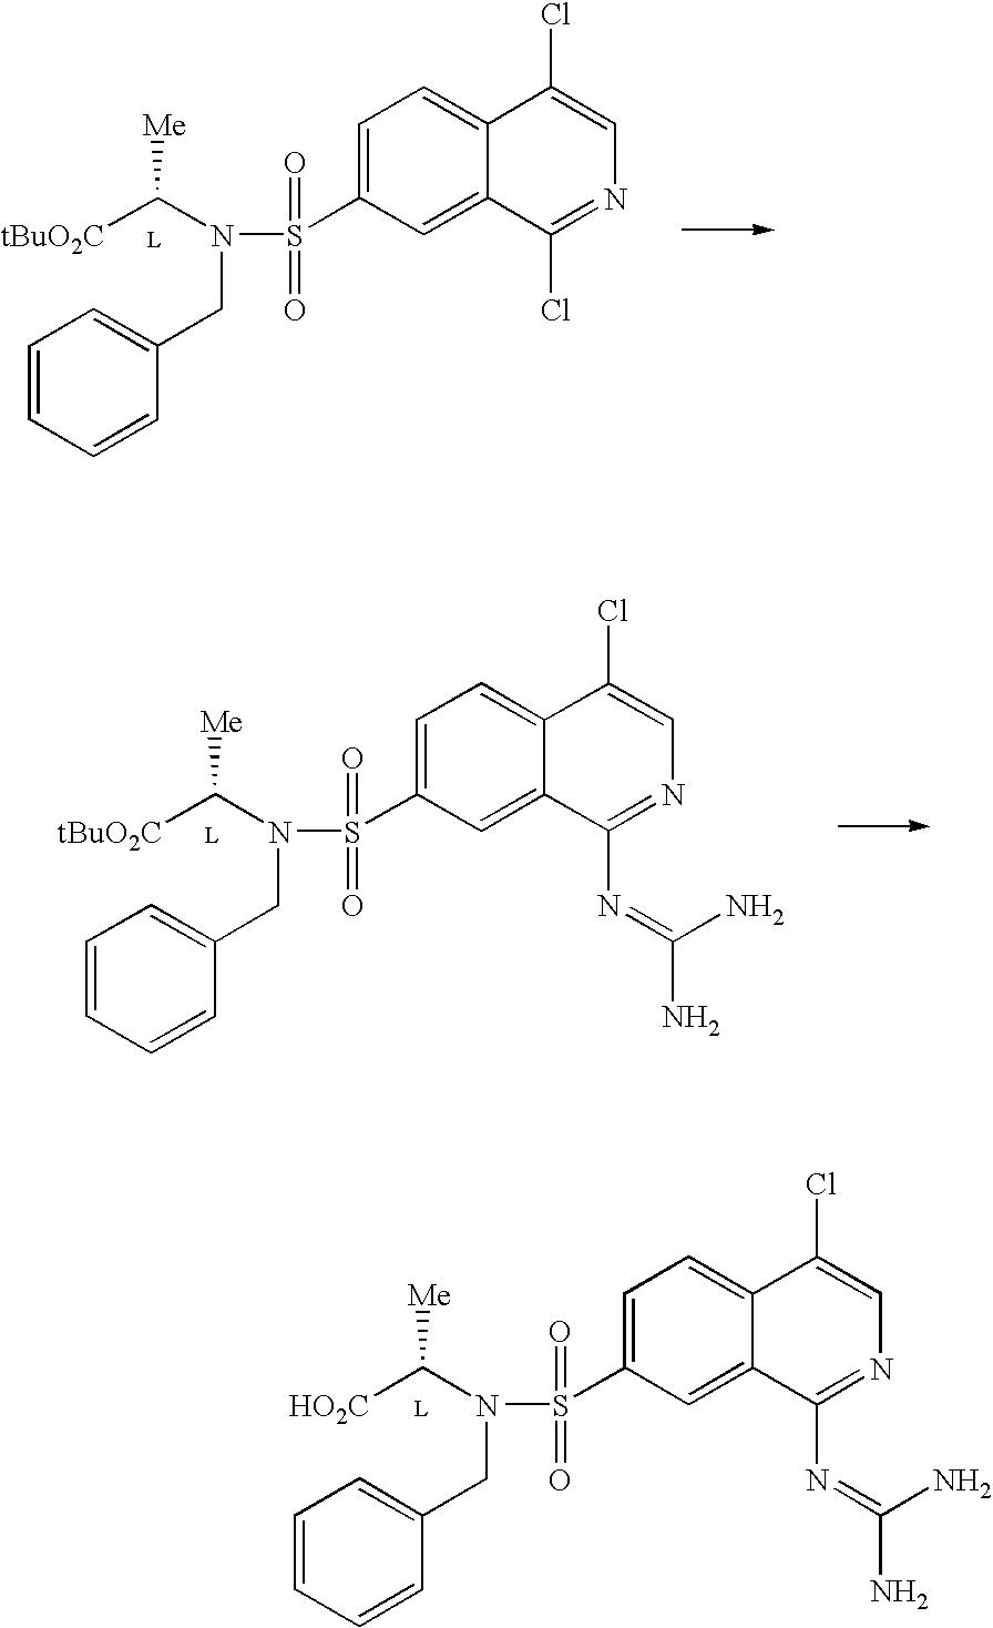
C1=CC=CC(CN(C([HO2C])[Me])S(=O)(=O)C2=CC=C3C(=C2)C(N=C(N)N)=NC=C3Cl)=C1.C1=CC=CC(CN(C([tBuO2C])[Me])S(=O)(=O)C2=CC=C3C(=C2)C(Cl)=NC=C3Cl)=C1.C1=CC=CC(CN(C([tBuO2C])[Me])S(=O)(=O)C2=CC=C3C(=C2)C(N=C(N)N)=NC=C3Cl)=C1
